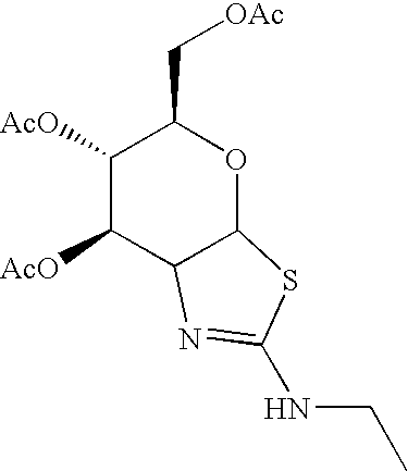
C1([AcO])C([AcO])C2C(OC1C[OAc])SC(NCC)=N2
